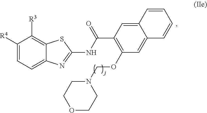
C1([R4])=CC=C2C(=C1[R3])SC(NC(=O)C1=C(OCN3CCOCC3)C=C3C(=C1)C=CC=C3)=N2
